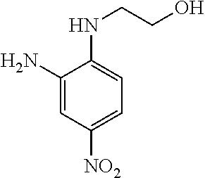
C1(N)=CC([NO2])=CC=C1NCCO
